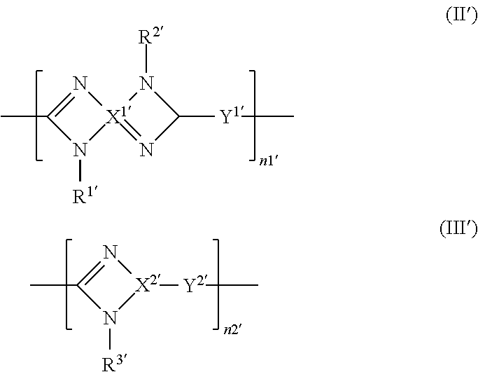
N1=C(C)N([R1])[X1]12=NC([Y1]C)N2[R2].N1=C(C)N([R3])[X2]1[Y2]C
